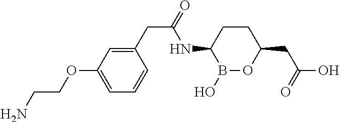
B1(O)OC(CC(O)=O)CCC1NC(CC1=CC(OCCN)=CC=C1)=O
